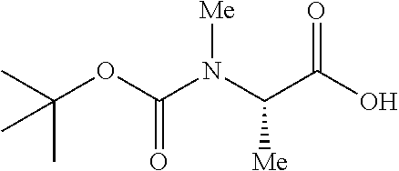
CC(OC(N(C(C(O)=O)[Me])[Me])=O)(C)C
